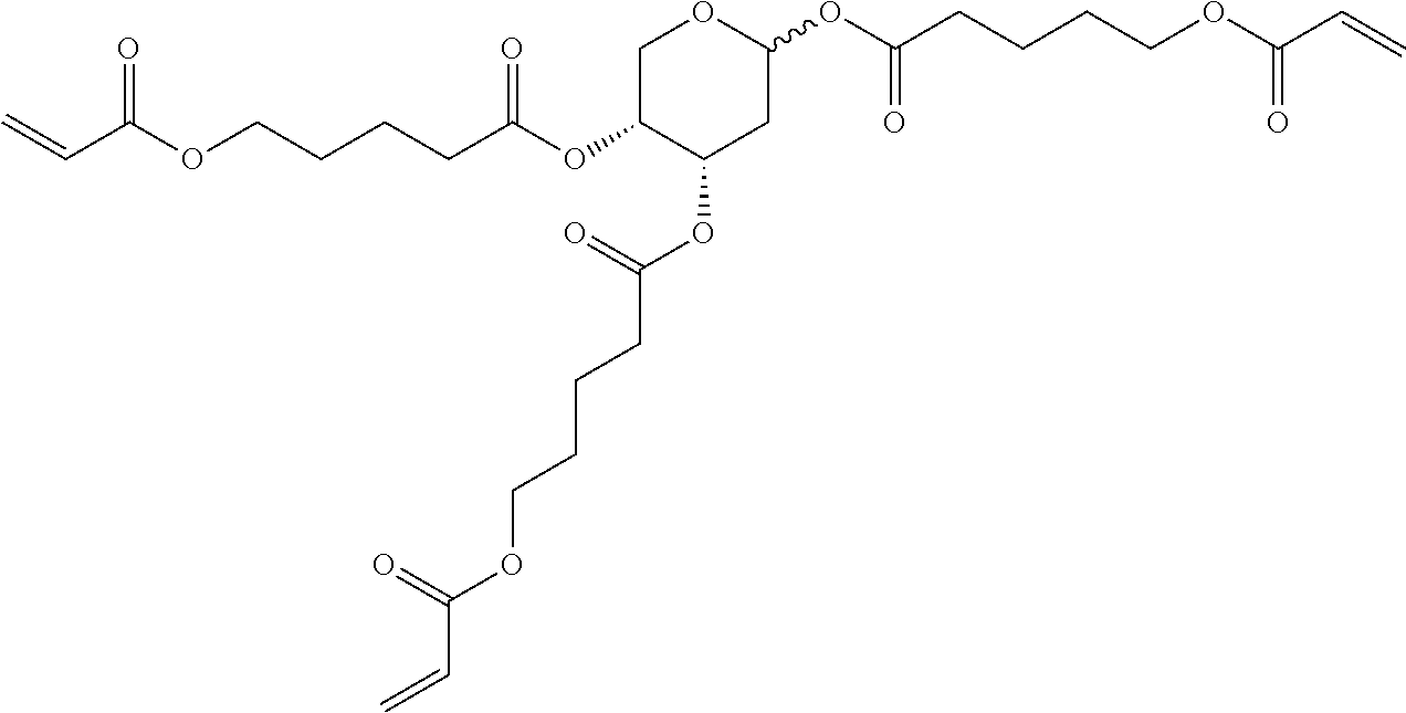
C(OCCCCC(OC1C(OC(=O)CCCCOC(C=C)=O)CC(OC(CCCCOC(C=C)=O)=O)OC1)=O)(=O)C=C
